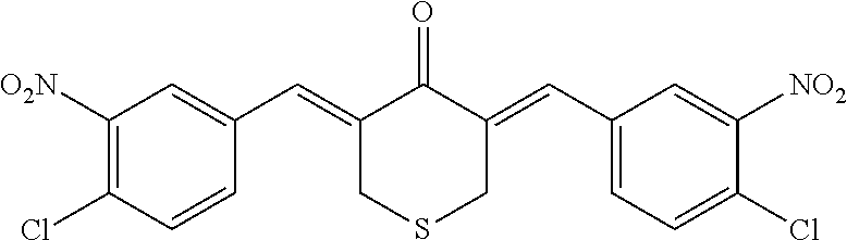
C1([O2N])=C(Cl)C=CC(C=C2CSCC(=CC3=CC=C(Cl)C([NO2])=C3)C2=O)=C1
